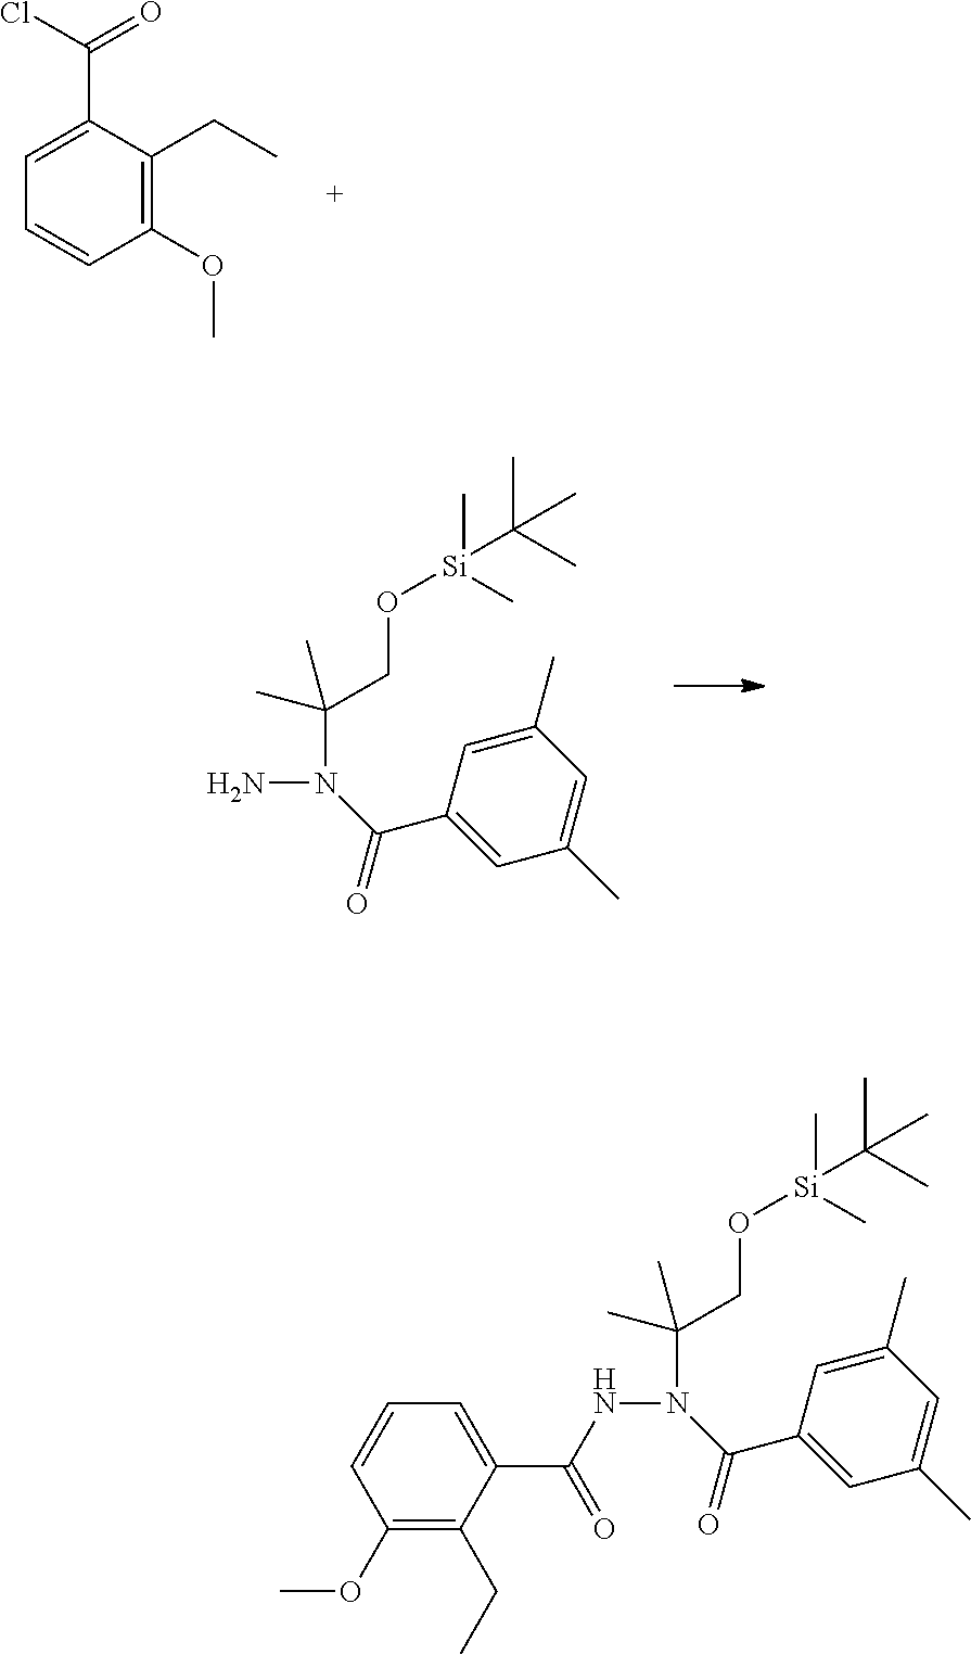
C1=C(C(Cl)=O)C(CC)=C(OC)C=C1.C(N(N)C(=O)C1=CC(C)=CC(C)=C1)(CO[Si](C(C)(C)C)(C)C)(C)C.C(N(NC(C1=CC=CC(OC)=C1CC)=O)C(=O)C1=CC(C)=CC(C)=C1)(CO[Si](C(C)(C)C)(C)C)(C)C
